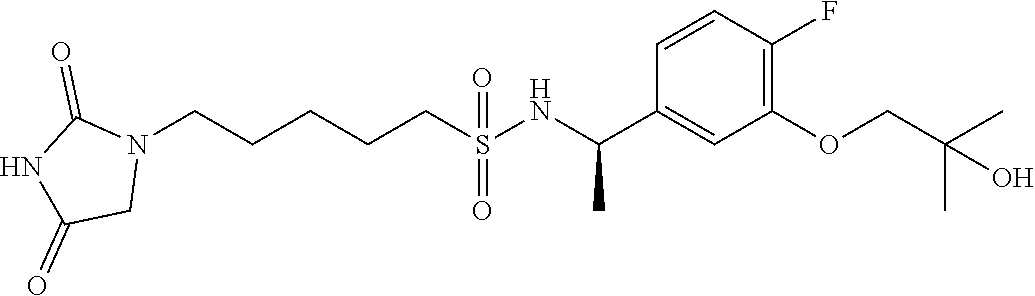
N1(CCCCCS(=O)(=O)NC(C2=CC(OCC(C)(C)O)=C(F)C=C2)C)C(=O)NC(=O)C1
